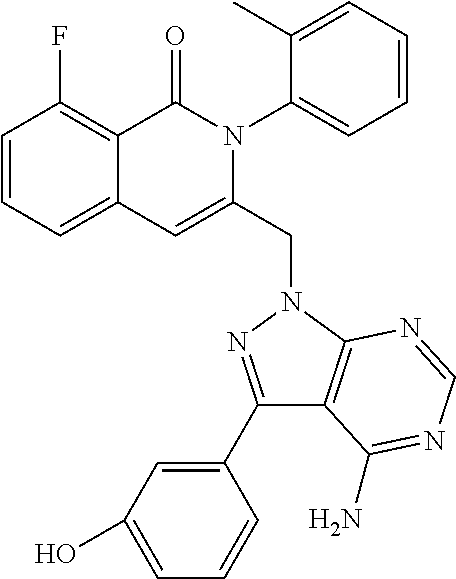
C1=CC=C2C(=C1F)C(=O)N(C1=CC=CC=C1C)C(CN1C3=C(C(C4=CC(O)=CC=C4)=N1)C(N)=NC=N3)=C2
